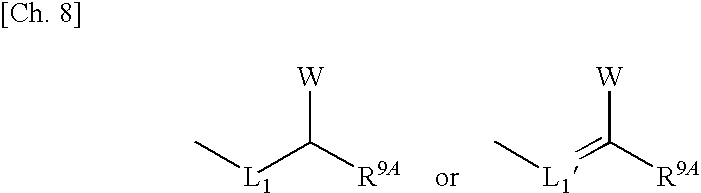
C[L1]C([W])[R9A].C[L1]=C([W])[R9A]
